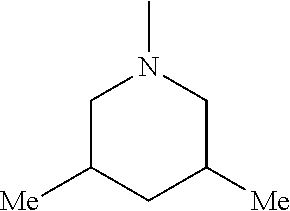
C1C([Me])CC([Me])CN1C
